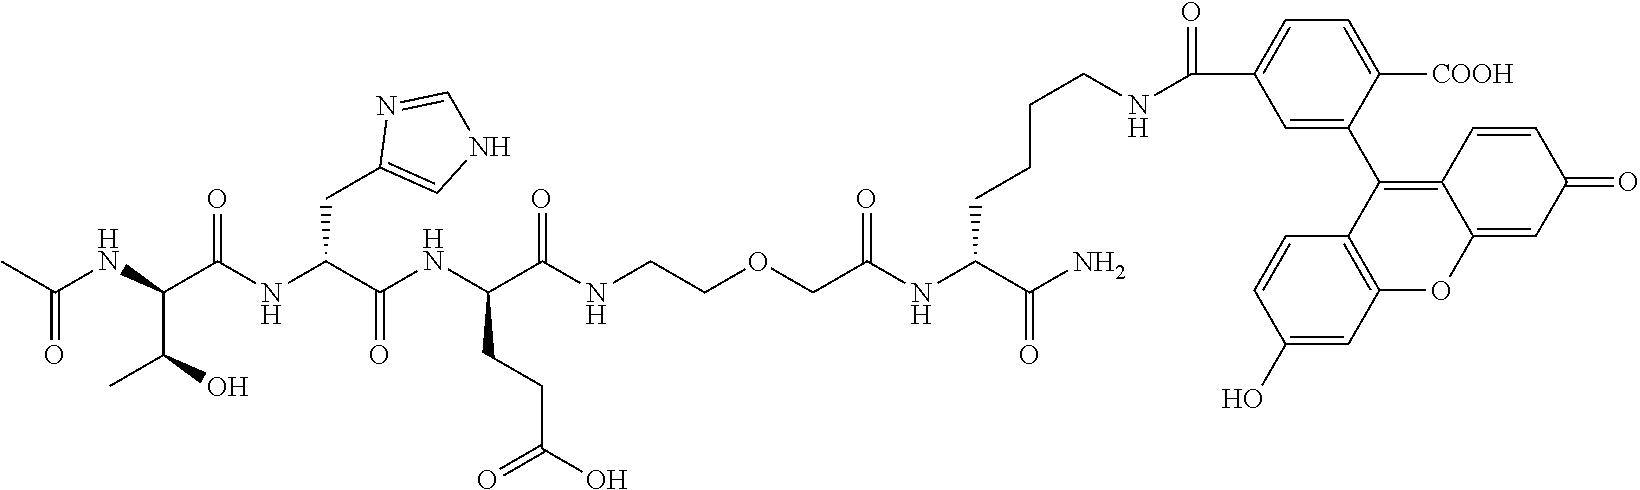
C(NC(C(NC(C(NC(C(NCCOCC(NC(C(N)=O)CCCCNC(C1=CC=C([COOH])C(C2=C3C(=CC(=O)C=C3)OC3=C2C=CC(O)=C3)=C1)=O)=O)=O)CCC(O)=O)=O)CC1=CNC=N1)=O)C(O)C)(C)=O
